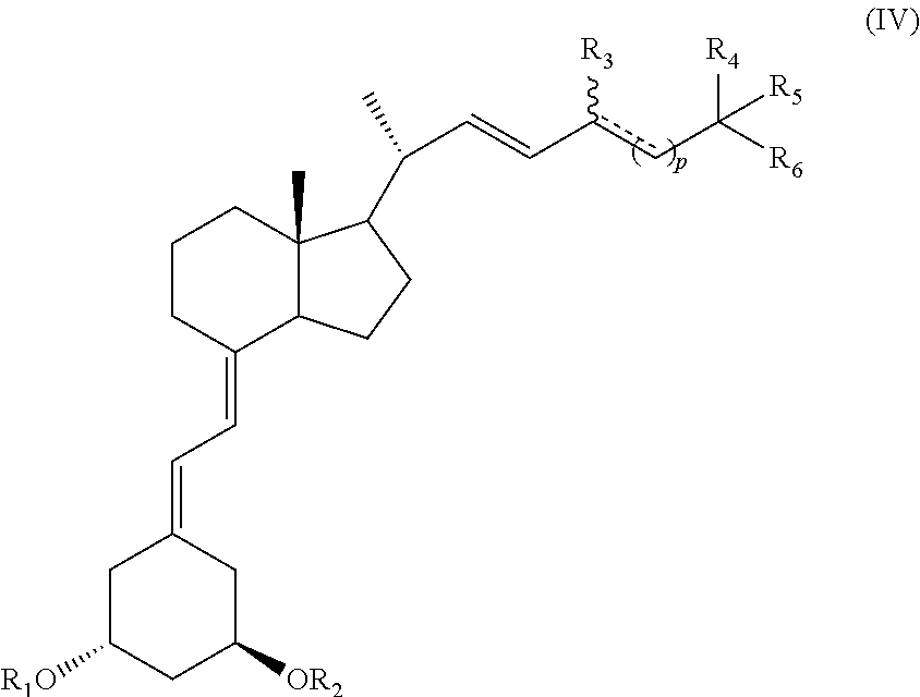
C1C([R1O])CC([OR2])CC1=CC=C1C2C(C)(CCC1)C(C(C)C=Cc(cC([R6])([R4])[R5])[R3])CC2
